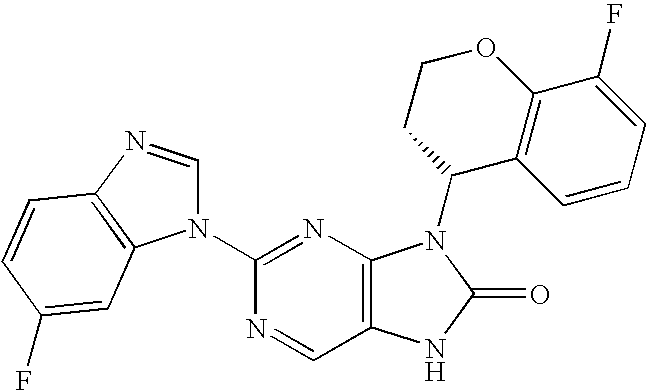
C12=C(N=C(N3C=NC4=C3C=C(F)C=C4)N=C1)N(C1C3=C(OCC1)C(F)=CC=C3)C(=O)N2
